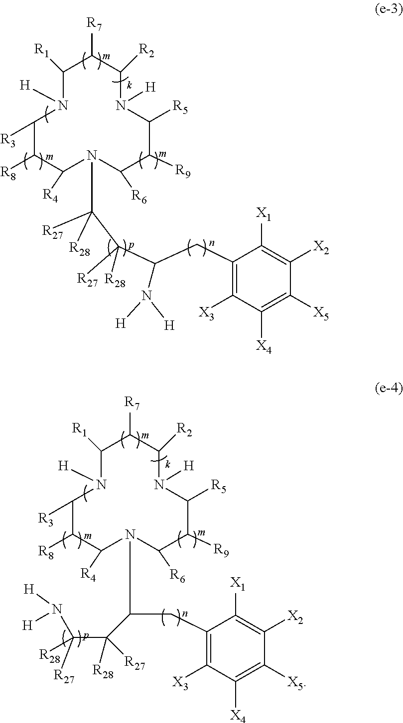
C1([R1])N([H])C([R3])C([R8])C([R4])N(C([R27])(C(C(CC2=C([X3])C([X4])=C([X5])C([X2])=C2[X1])N([H])[H])([R27])[R28])[R28])C([R6])C([R9])C([R5])N([H])C([R2])C1[R7].C1([R1])N([H])C([R3])C([R8])C([R4])N(C(CC2=C([X3])C([X4])=C([X5])C([X2])=C2[X1])C(C(N([H])[H])([R27])[R28])([R27])[R28])C([R6])C([R9])C([R5])N([H])C([R2])C1[R7]
